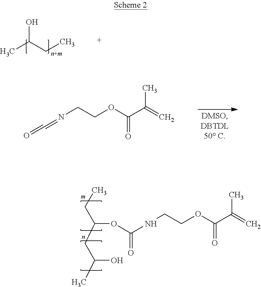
C(CC)(CC(O)C)OC(NCCOC(C(=C)C)=O)=O.OC(CC)C.O=C(OCCN=C=O)C(=C)C
